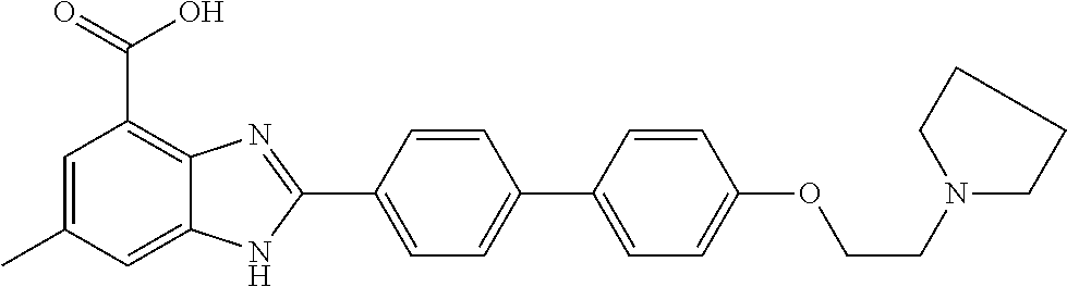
C1=C(C2=NC3=C(C(=O)O)C=C(C)C=C3N2)C=CC(C2=CC=C(OCCN3CCCC3)C=C2)=C1
